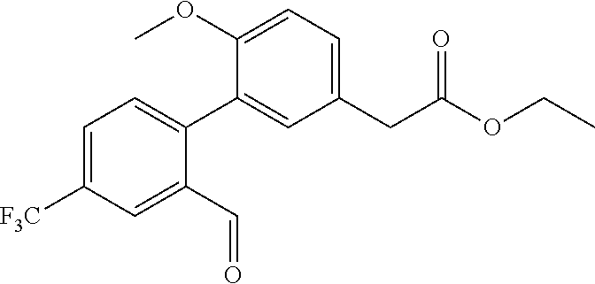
C1(C2=CC=C([F3C])C=C2C=O)=CC(CC(OCC)=O)=CC=C1OC
